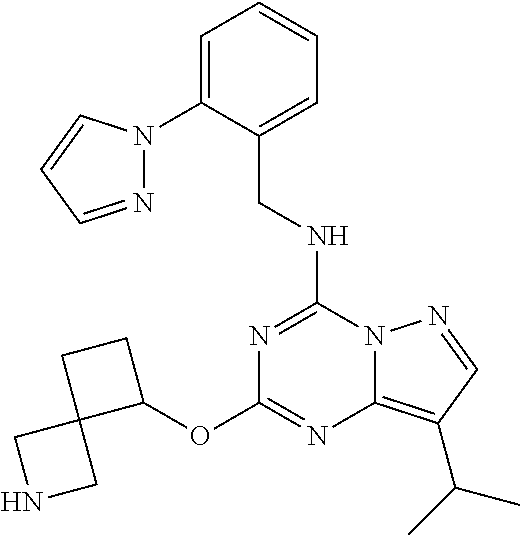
C(NC1=NC(OC2CCC23CNC3)=NC2=C(C(C)C)C=NN12)C1=CC=CC=C1N1N=CC=C1
